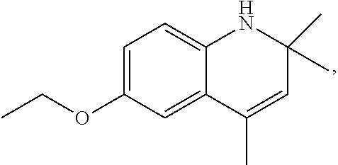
C1=C(OCC)C=C2C(=C1)NC(C)(C)C=C2C
